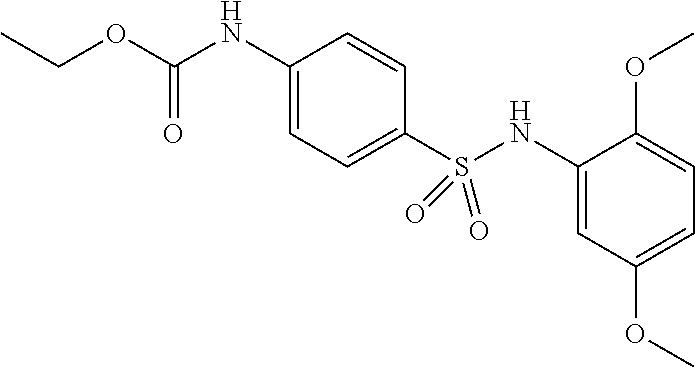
O(C(NC1=CC=C(S(NC2=CC(OC)=CC=C2OC)(=O)=O)C=C1)=O)CC
